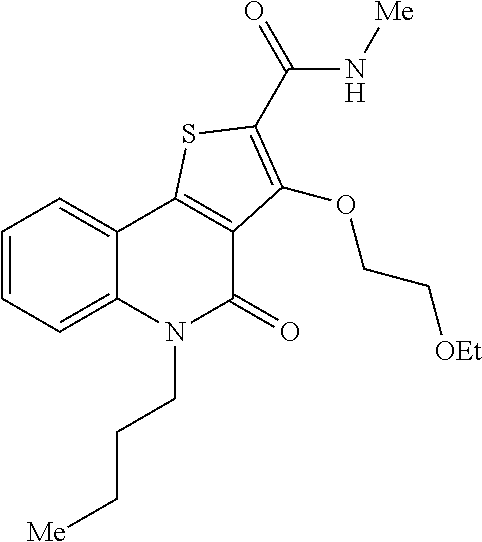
C1=CC=C2C(=C1)C1=C(C(=O)N2CCC[Me])C(OCC[OEt])=C(C(=O)N[Me])S1
